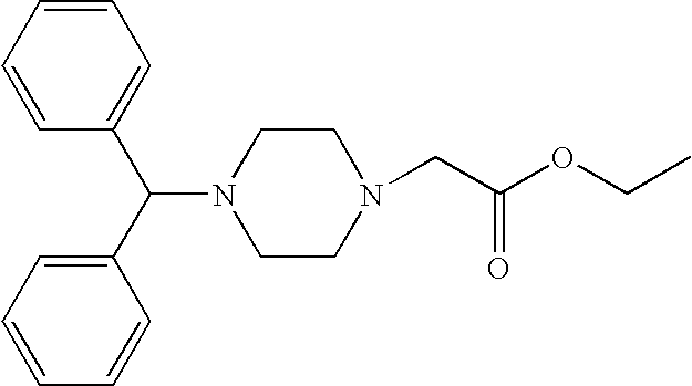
C1=CC=CC(C(C2=CC=CC=C2)N2CCN(CC(=O)OCC)CC2)=C1
